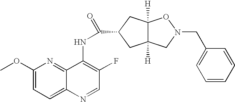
C12([H])C([H])(CC(C(=O)NC3=C(F)C=NC4=CC=C(OC)N=C34)C1)ON(CC1=CC=CC=C1)C2
